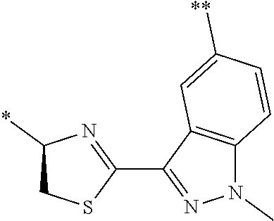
C1(C2=NC(*)CS2)=NN(C)C2=C1C=C([**])C=C2
